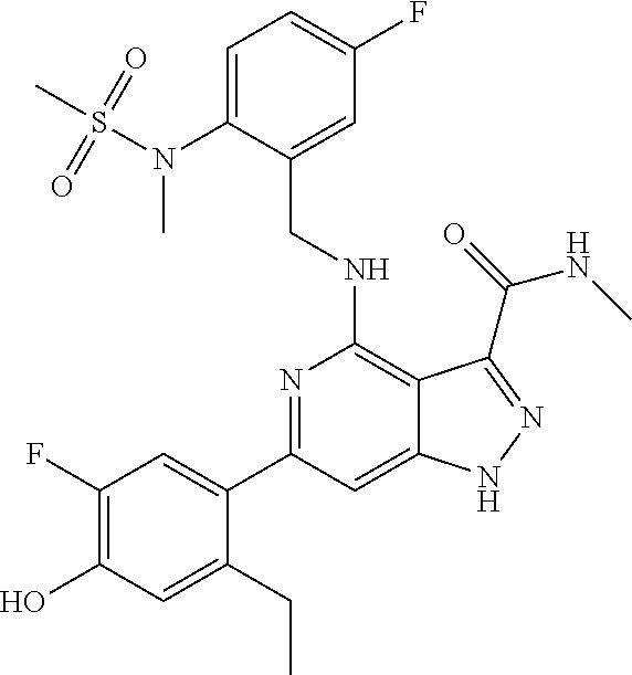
C1(N(S(C)(=O)=O)C)=CC=C(F)C=C1CNC1=C2C(=CC(C3=CC(F)=C(O)C=C3CC)=N1)NN=C2C(=O)NC
